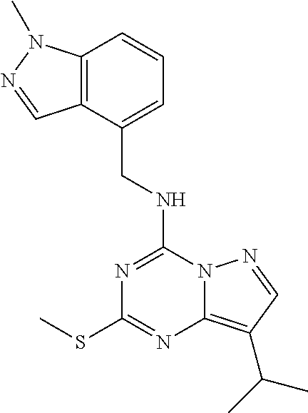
C12=C(C(CNC3=NC(SC)=NC4=C(C(C)C)C=NN34)=CC=C1)C=NN2C
